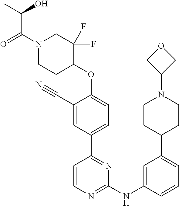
N1(C(=O)C(C)O)CCC(OC2=CC=C(C3=NC(NC4=CC(C5CCN(C6COC6)CC5)=CC=C4)=NC=C3)C=C2C#N)C(F)(F)C1
